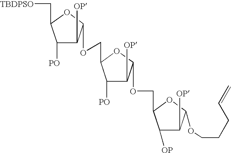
C1([PO])C([OP])C(OCC2C([OP])C([OP])C(OCCCC=C)O2)OC1COC1C([OP])C([PO])C(C[TBDPSO])O1
